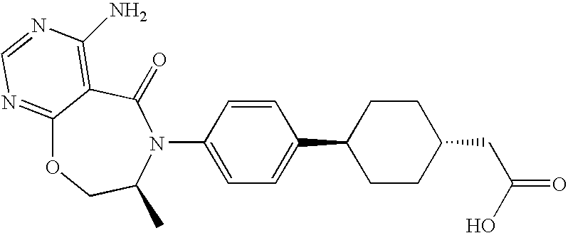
C1=C(N2C(=O)C3=C(N)N=CN=C3OCC2C)C=CC(C2CCC(CC(=O)O)CC2)=C1
